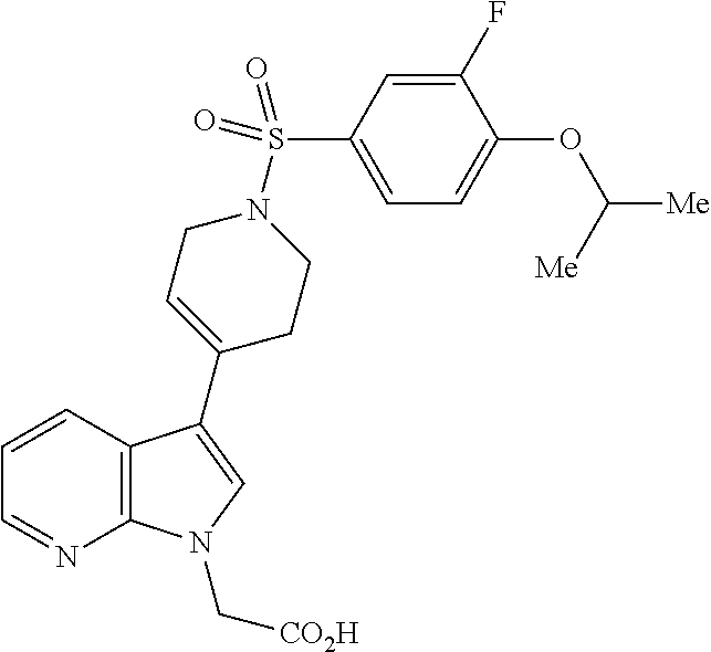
C12=C(C=CC=N1)C(C1=CCN(S(C3=CC=C(OC([Me])[Me])C(F)=C3)(=O)=O)CC1)=CN2C[CO2H]
